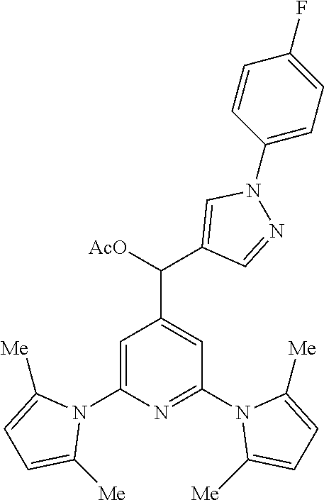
C1=C(N2C([Me])=CC=C2[Me])N=C(N2C([Me])=CC=C2[Me])C=C1C([AcO])C1=CN(C2=CC=C(F)C=C2)N=C1
